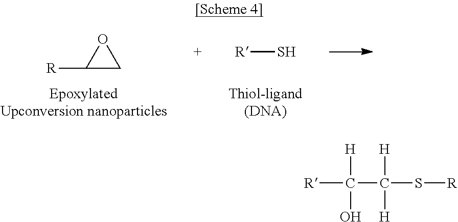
C1([R])CO1.S[R].C([R])(C(S[R])([H])[H])([H])O
